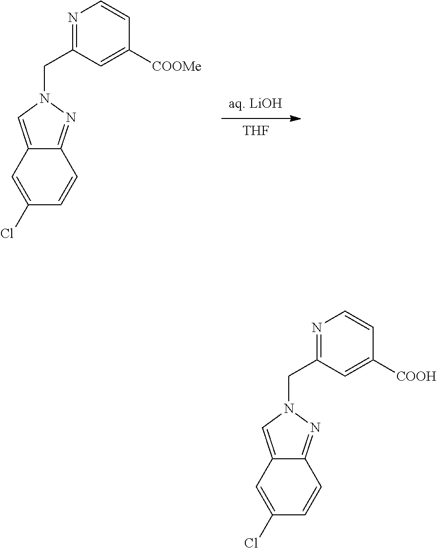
[aq. LiOH].[THF].N1=C(CN2C=C3C(=N2)C=CC(Cl)=C3)C=C([COOMe])C=C1.N1=C(CN2C=C3C(=N2)C=CC(Cl)=C3)C=C([COOH])C=C1
